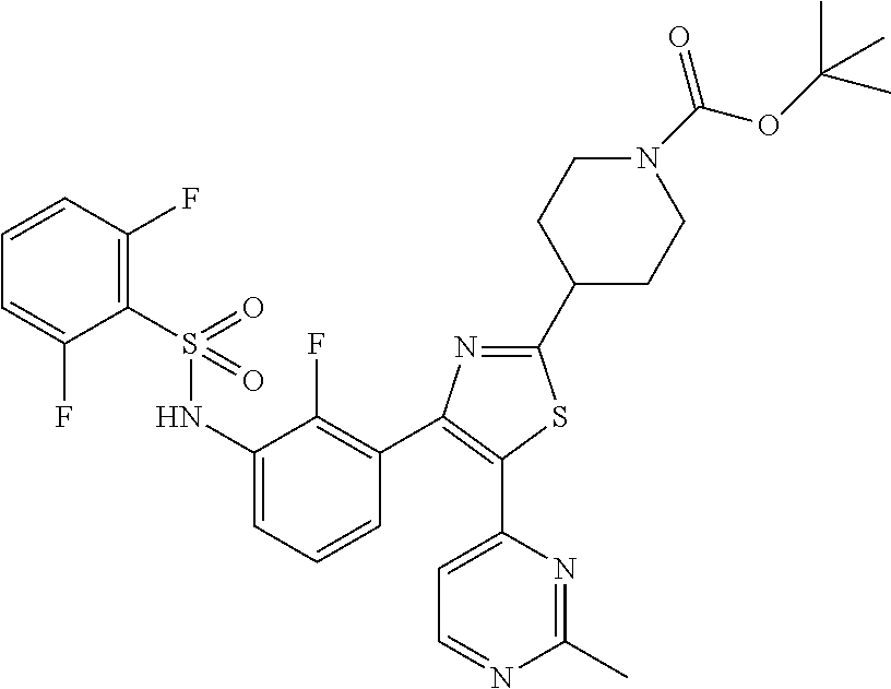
C1(C2CCN(C(OC(C)(C)C)=O)CC2)=NC(C2=C(F)C(NS(C3=C(F)C=CC=C3F)(=O)=O)=CC=C2)=C(C2=CC=NC(C)=N2)S1
